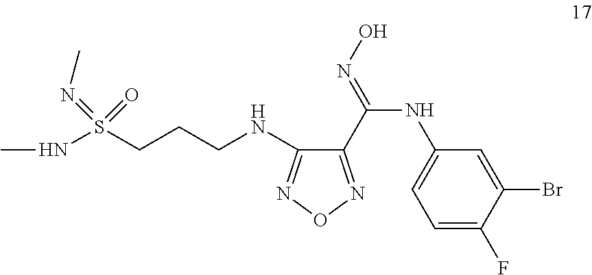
N(S(CCCNC1=NON=C1C(NC1=CC=C(F)C(Br)=C1)=NO)(=NC)=O)C
